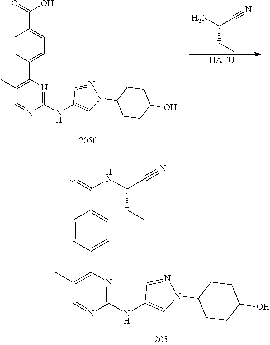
C1=CC(C2=C(C)C=NC(NC3=CN(C4CCC(O)CC4)N=C3)=N2)=CC=C1C(O)=O.NC(C#N)CC.[HATU].C1=CC(C2=C(C)C=NC(NC3=CN(C4CCC(O)CC4)N=C3)=N2)=CC=C1C(NC(CC)C#N)=O
